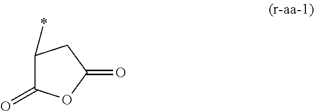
C1(*)C(=O)OC(=O)C1
